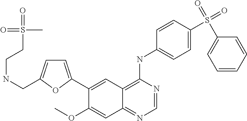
C1=C(C2=CC3=C(NC4=CC=C(S(=O)(=O)C5=CC=CC=C5)C=C4)N=CN=C3C=C2OC)OC(CNCCS(C)(=O)=O)=C1
